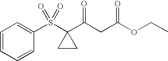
C1=CC=CC(S(C2(C(CC(=O)OCC)=O)CC2)(=O)=O)=C1
